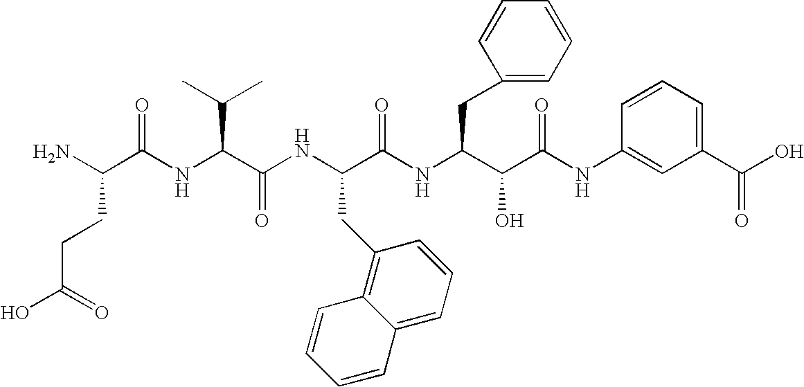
C(C(O)=O)CC(N)C(=O)NC(C(C)C)C(=O)NC(CC1=C2C(=CC=C1)C=CC=C2)C(=O)NC(CC1=CC=CC=C1)C(O)C(=O)NC1=CC(C(O)=O)=CC=C1
